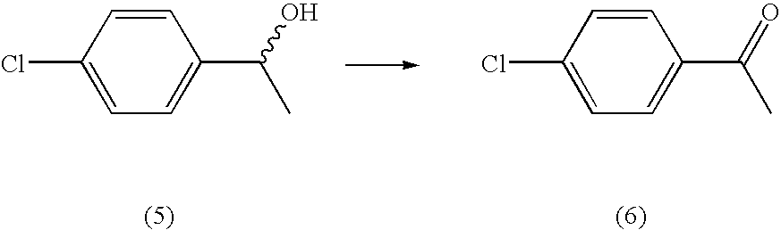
C1=C(Cl)C=CC(C(O)C)=C1.C1=C(Cl)C=CC(C(=O)C)=C1
